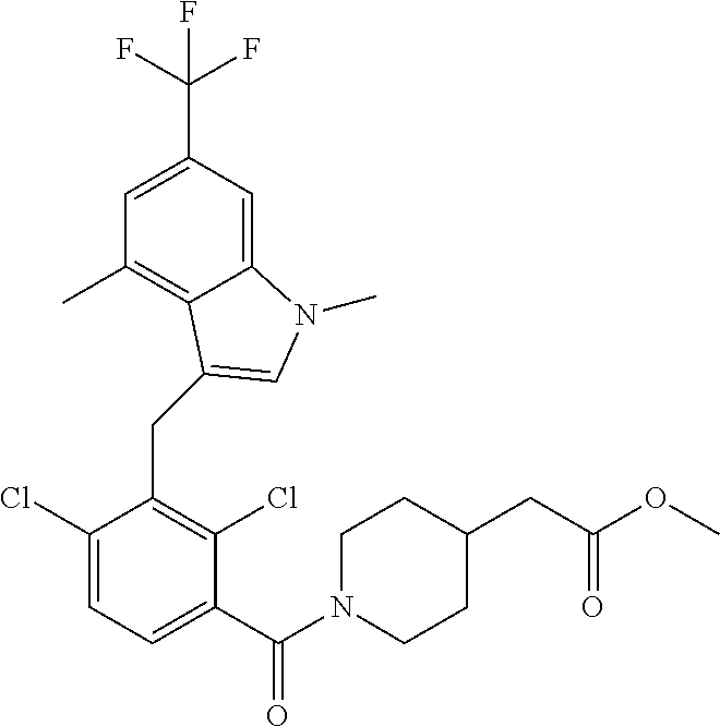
C1=C(C(F)(F)F)C=C2C(=C1C)C(CC1=C(Cl)C(C(N3CCC(CC(OC)=O)CC3)=O)=CC=C1Cl)=CN2C
